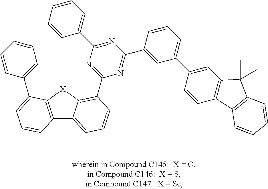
C1=CC=C(C2=CC=CC3=C2[X]C2=C(C4=NC(C5=CC=CC=C5)=NC(C5=CC(C6=CC7=C(C=C6)C6=C(C7(C)C)C=CC=C6)=CC=C5)=N4)C=CC=C32)C=C1
